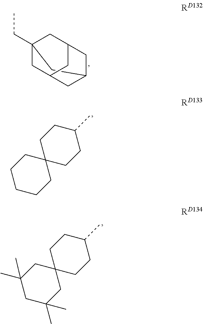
C12(CC)CC3CC(CC(C1)C3)C2.C1CCCC2(C1)CCC(C)CC2.C1(C)(C)CC(C)(C)CC2(C1)CCC(C)CC2
